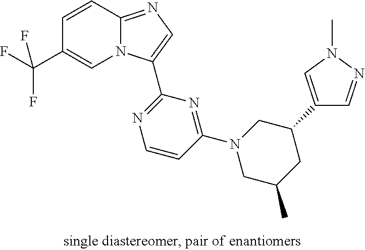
C12=NC=C(C3=NC=CC(N4CC(C)CC(C5=CN(C)N=C5)C4)=N3)N1C=C(C(F)(F)F)C=C2
